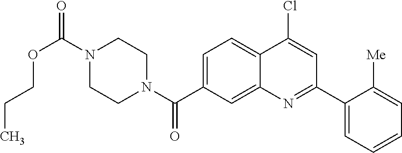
N1(C(OCCC)=O)CCN(C(=O)C2=CC=C3C(=C2)N=C(C2=CC=CC=C2[Me])C=C3Cl)CC1
